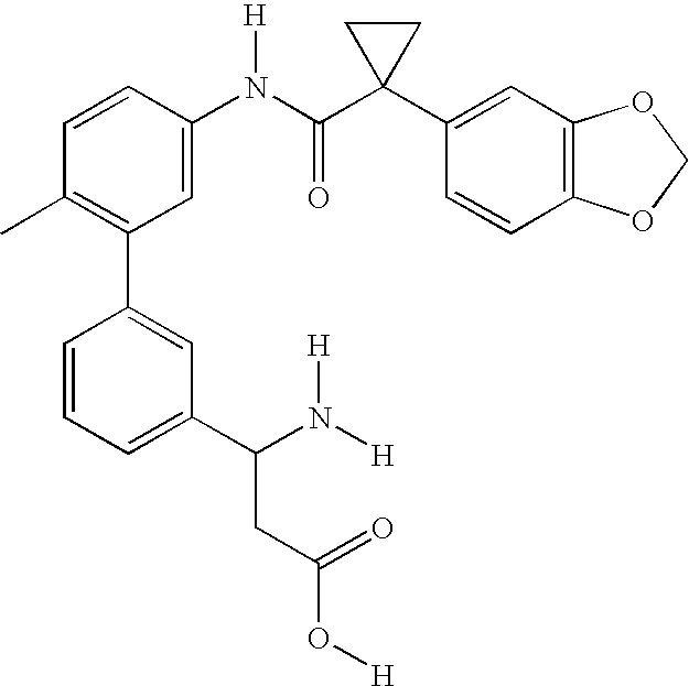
C1(C2=C(C)C=CC(N(C(C3(C4=CC5=C(C=C4)OCO5)CC3)=O)[H])=C2)=CC(C(CC(=O)O[H])N([H])[H])=CC=C1
